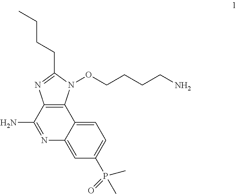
C12=C(N(OCCCCN)C(CCCC)=N1)C1=CC=C(P(=O)(C)C)C=C1N=C2N
